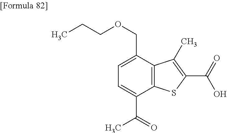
C1=C(C(=O)C)C2=C(C(COCCC)=C1)C(C)=C(C(=O)O)S2
